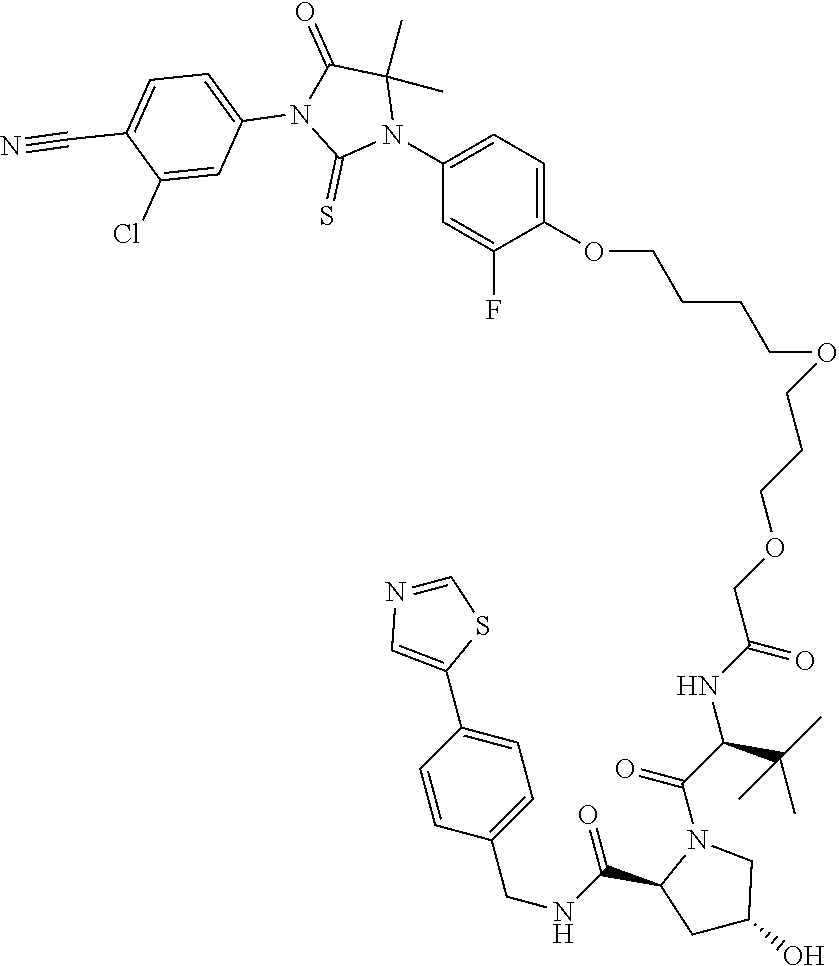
C(OCCCOCC(NC(C(N1C(C(=O)NCC2=CC=C(C3=CN=CS3)C=C2)CC(O)C1)=O)C(C)(C)C)=O)CCCOC1=CC=C(N2C(C)(C)C(=O)N(C3=CC=C(C#N)C(Cl)=C3)C2=S)C=C1F
